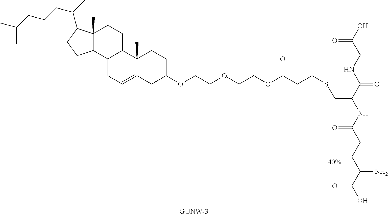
C12(C)C(C3C(CC1)C1(C)C(=CC3)CC(OCCOCCOC(CCSCC(NC(CCC(C(O)=O)N)=O)C(NCC(O)=O)=O)=O)CC1)CCC2C(C)CCCC(C)C
